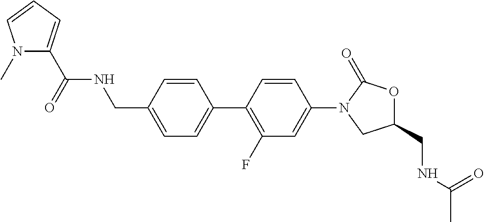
C(C1=CC=C(C2=C(F)C=C(N3CC(CNC(C)=O)OC3=O)C=C2)C=C1)NC(=O)C1=CC=CN1C
